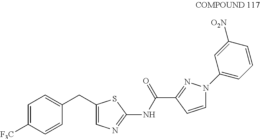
C1=C([F3C])C=CC(CC2=CN=C(NC(C3=NN(C4=CC=CC([O2N])=C4)C=C3)=O)S2)=C1
